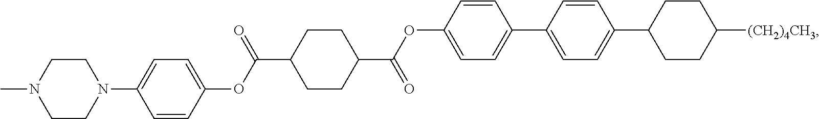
C1=C(OC(C2CCC(C(OC3=CC=C(C4=CC=C(C5CCC([(CH2)4CH3])CC5)C=C4)C=C3)=O)CC2)=O)C=CC(N2CCN(C)CC2)=C1
